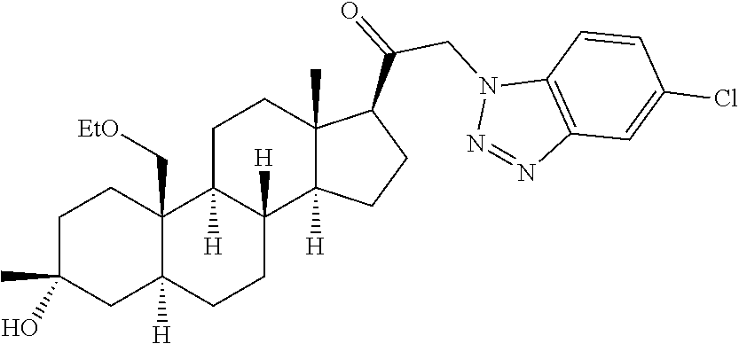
C1C(C)(O)CC2([H])C(C[EtO])(C1)C1([H])C([H])(CC2)C2([H])C(C)(CC1)C(C(=O)CN1N=NC3=C1C=CC(Cl)=C3)CC2
